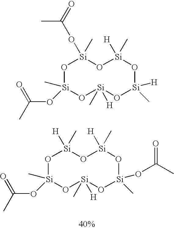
O1[Si](C)(OC(C)=O)O[Si](C)([H])O[Si](OC(C)=O)(C)O[Si]([H])(C)O[Si]1([H])C.O1[Si](C)(OC(C)=O)O[Si](C)([H])O[Si]([H])(C)O[Si]([H])(C)O[Si]1(OC(=O)C)C
